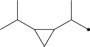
C1(C(C)C)C(C(C)C)C1
